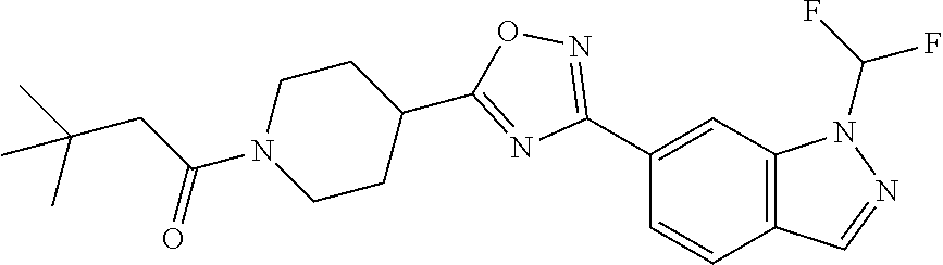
C1(C2=NOC(C3CCN(C(=O)CC(C)(C)C)CC3)=N2)=CC2=C(C=C1)C=NN2C(F)F
